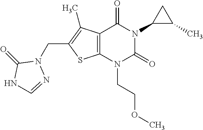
C12=C(N(CCOC)C(=O)N(C3C(C)C3)C1=O)SC(CN1C(=O)NC=N1)=C2C
